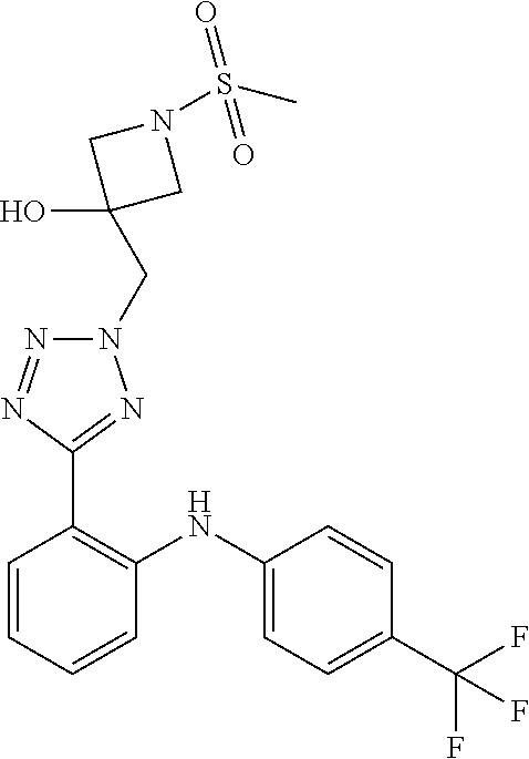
C1=CC(C(F)(F)F)=CC=C1NC1=C(C2=NN(CC3(O)CN(S(C)(=O)=O)C3)N=N2)C=CC=C1
